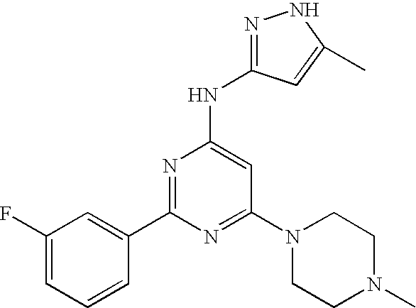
C1=C(F)C=C(C2=NC(NC3=NNC(C)=C3)=CC(N3CCN(C)CC3)=N2)C=C1
